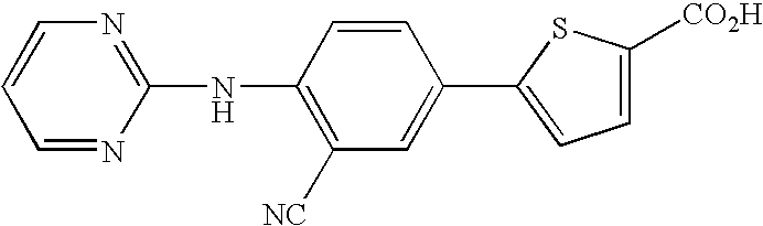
C1(NC2=NC=CC=N2)=C([NC])C=C(C2=CC=C([CO2H])S2)C=C1
